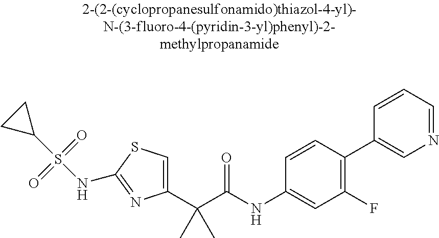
C1(C(C(NC2=CC(F)=C(C3=CN=CC=C3)C=C2)=O)(C)C)=CSC(NS(C2CC2)(=O)=O)=N1
